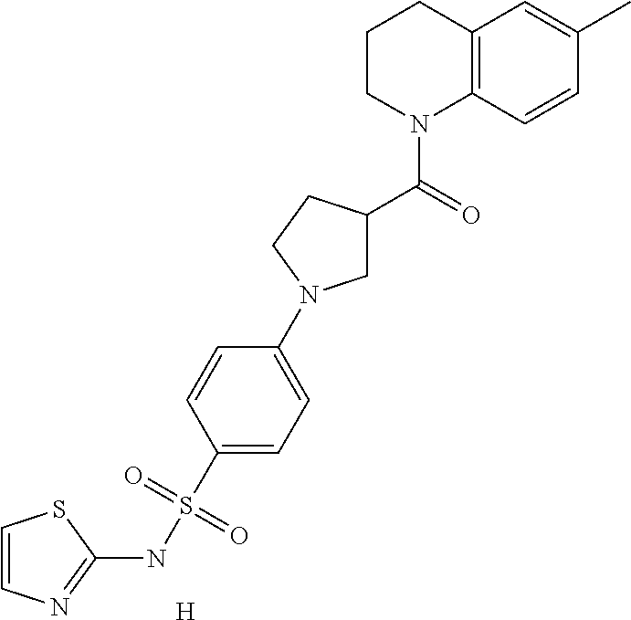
[H].C1=CN=C(NS(C2=CC=C(N3CC(C(N4C5=C(CCC4)C=C(C)C=C5)=O)CC3)C=C2)(=O)=O)S1
